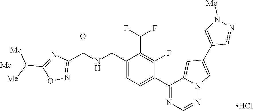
C1(CNC(C2=NOC(C([Me])([Me])[Me])=N2)=O)=CC=C(C2=NC=NN3C2=CC(C2=CN([Me])N=C2)=C3)C(F)=C1C(F)F.Cl
